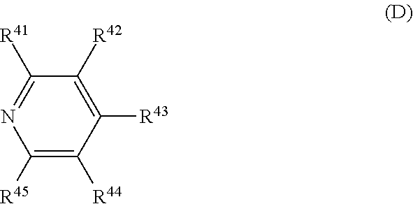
C1([R45])=C([R44])C([R43])=C([R42])C([R41])=N1
